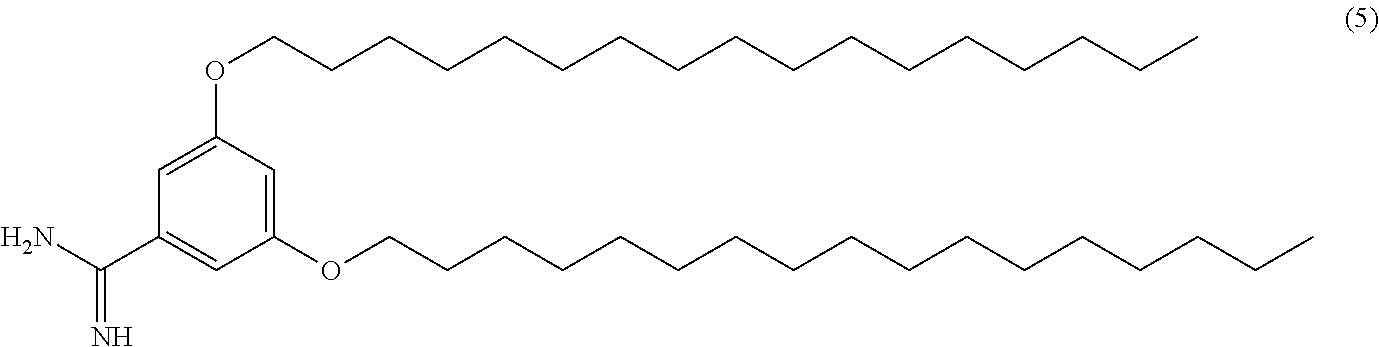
C1=C(OCCCCCCCCCCCCCCCCC)C=C(OCCCCCCCCCCCCCCCCC)C=C1C(N)=N
